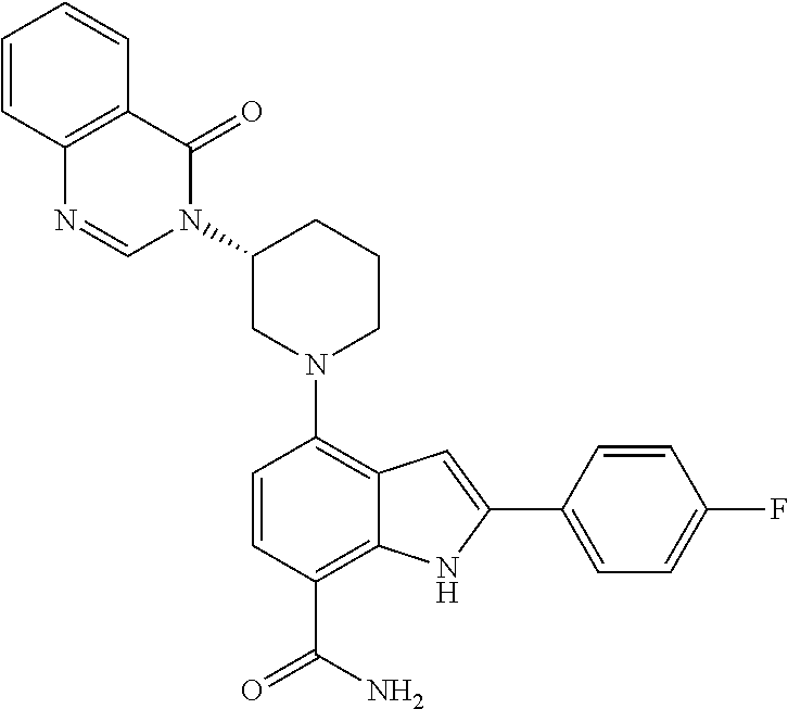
N1(C2=C3C(=C(C(=O)N)C=C2)NC(C2=CC=C(F)C=C2)=C3)CCCC(N2C(=O)C3=C(N=C2)C=CC=C3)C1
